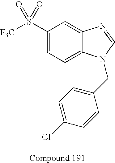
C1(S([F3C])(=O)=O)=CC=C2C(=C1)N=CN2CC1=CC=C(Cl)C=C1
